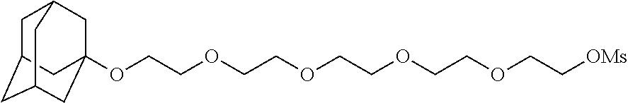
C1C2CC3CC(OCCOCCOCCOCCOCC[OMs])(CC1C3)C2
